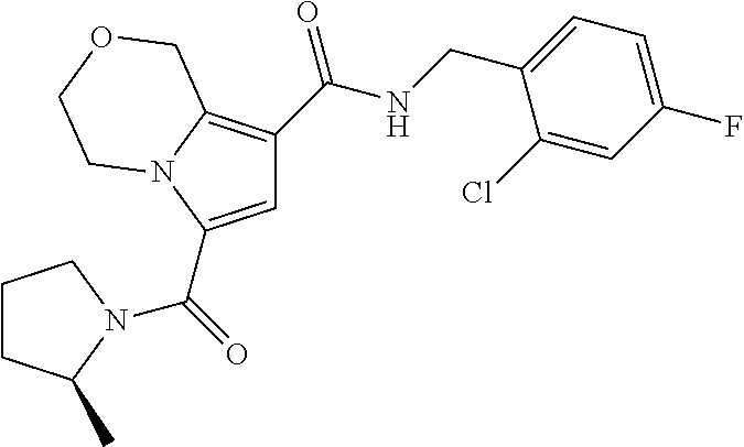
C1=C(C(=O)N2C(C)CCC2)N2C(=C1C(NCC1=CC=C(F)C=C1Cl)=O)COCC2
